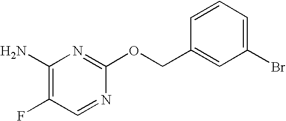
C1(N)=C(F)C=NC(OCC2=CC(Br)=CC=C2)=N1
